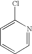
C1=C(Cl)N=CC=C1
